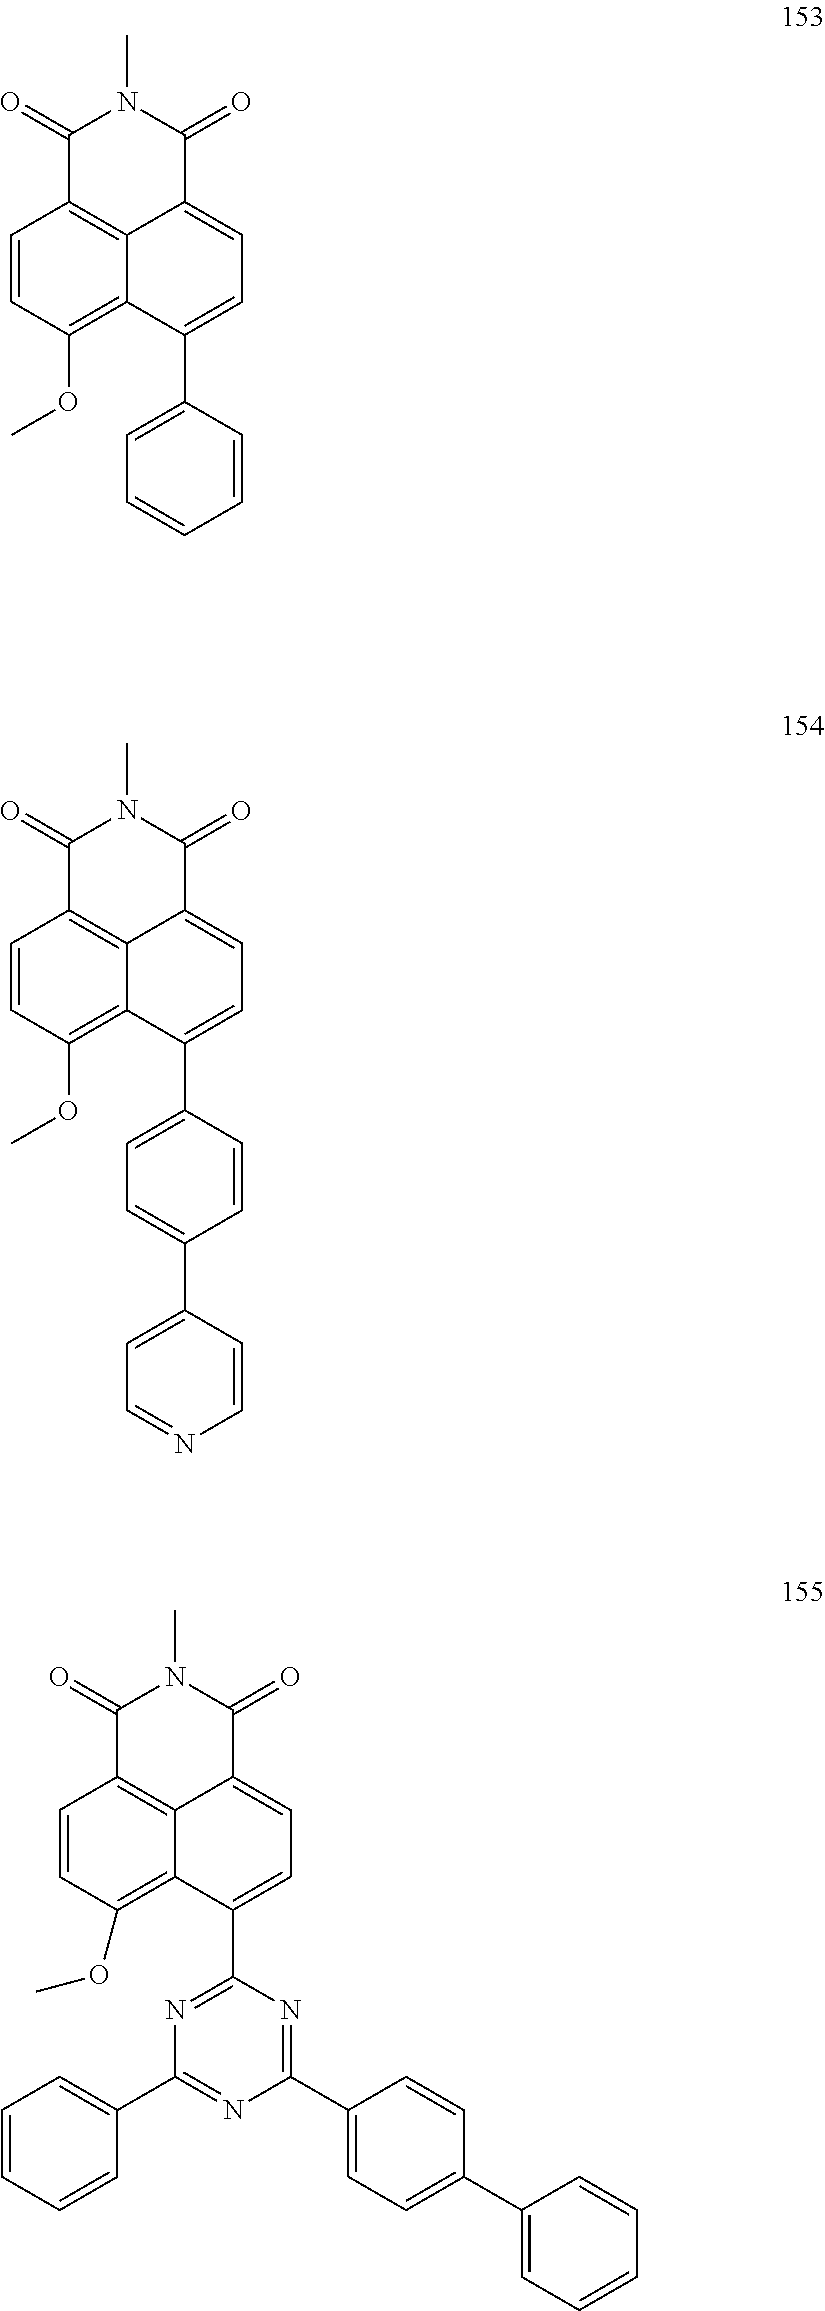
C1=CC(OC)=C2C3=C1C(=O)N(C)C(=O)C3=CC=C2C1=CC=CC=C1.C1=CC(OC)=C2C3=C1C(=O)N(C)C(=O)C3=CC=C2C1=CC=C(C2=CC=NC=C2)C=C1.C1=CC(OC)=C2C3=C1C(=O)N(C)C(=O)C3=CC=C2C1=NC(C2=CC=CC=C2)=NC(C2=CC=C(C3=CC=CC=C3)C=C2)=N1
